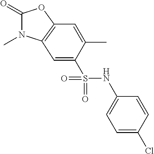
C1(=O)N(C)C2=C(O1)C=C(C)C(S(NC1=CC=C(Cl)C=C1)(=O)=O)=C2
